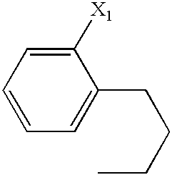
C1=CC=C([X1])C(CCCC)=C1
